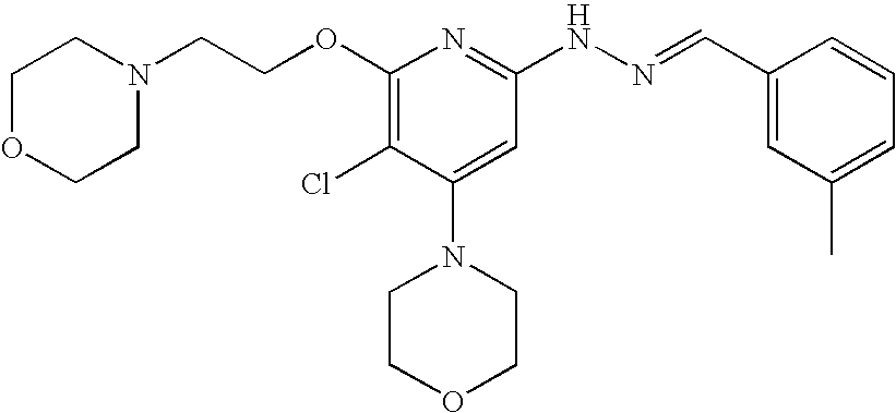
N1(CCOC2=C(Cl)C(N3CCOCC3)=CC(NN=CC3=CC(C)=CC=C3)=N2)CCOCC1
